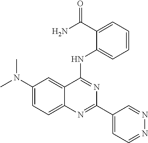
C12=CC=C(N(C)C)C=C1C(NC1=CC=CC=C1C(N)=O)=NC(C1=CC=NN=C1)=N2
